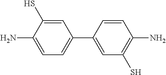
C1(N)=CC=C(C2=CC(S)=C(N)C=C2)C=C1S
